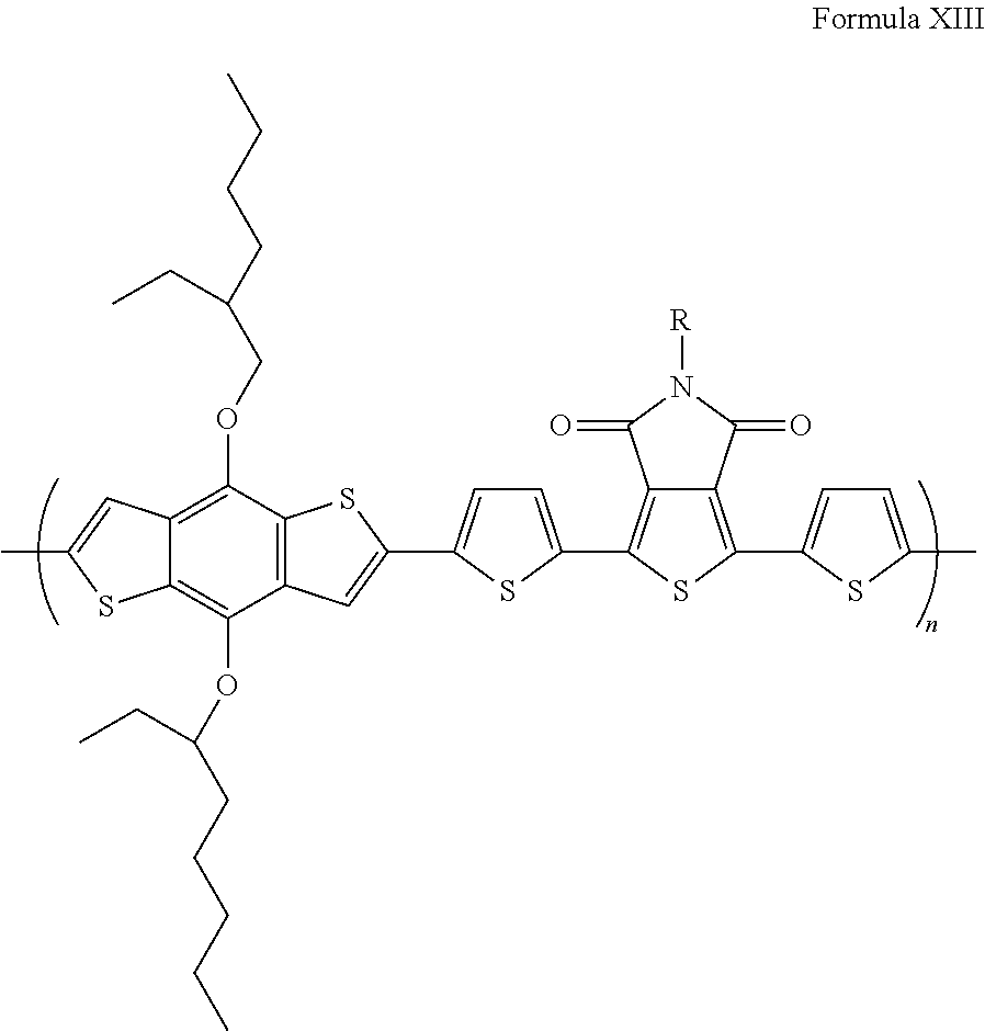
C12=C(C3=CC=C(C4=CC5=C(C(OCC(CC)CCCC)=C6C(=C5OC(CCCCC)CC)SC(C)=C6)S4)S3)SC(C3=CC=C(C)S3)=C1C(=O)N([R])C2=O
